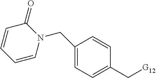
C1=CN(CC2=CC=C(C[G12])C=C2)C(=O)C=C1
